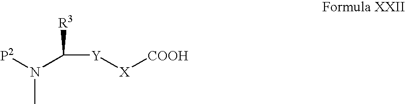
[R3]C(N(C)[P2])[Y][X][COOH]
